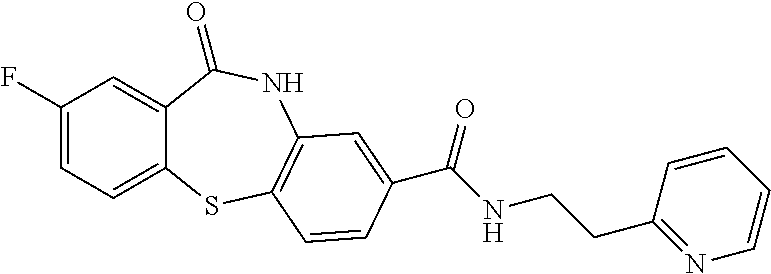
C1(F)=CC=C2C(=C1)C(=O)NC1=C(S2)C=CC(C(NCCC2=NC=CC=C2)=O)=C1
